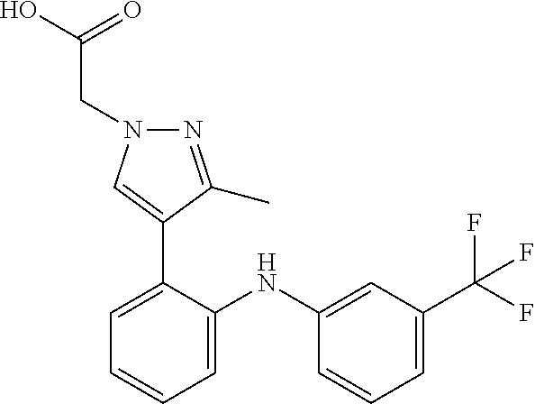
C1=C(NC2=CC=CC=C2C2=CN(CC(O)=O)N=C2C)C=CC=C1C(F)(F)F
